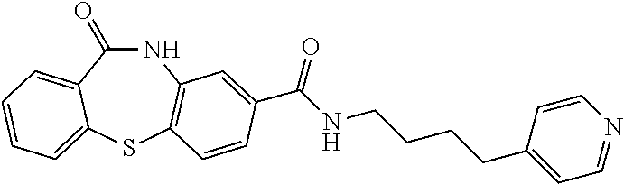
N1C(=O)C2=CC=CC=C2SC2=C1C=C(C(NCCCCC1=CC=NC=C1)=O)C=C2
